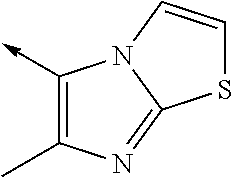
C1(->C)=C(C)N=C2N1C=CS2
